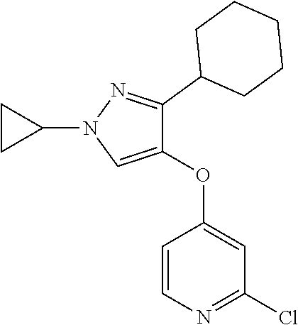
C1=CN=C(Cl)C=C1OC1=CN(C2CC2)N=C1C1CCCCC1
